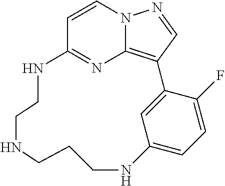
C1=CN2C3=C(C=N2)C2=CC(=CC=C2F)NCCCNCCNC1=N3
